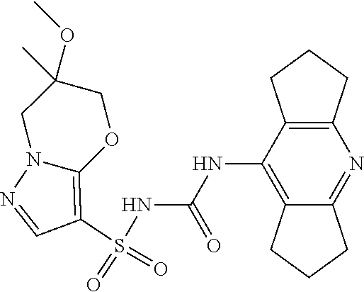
S(NC(NC1=C2C(=NC3=C1CCC3)CCC2)=O)(C1=C2N(N=C1)CC(C)(OC)CO2)(=O)=O
